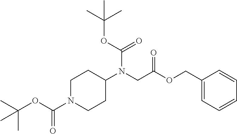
C1(COC(CN(C2CCN(C(OC(C)(C)C)=O)CC2)C(OC(C)(C)C)=O)=O)=CC=CC=C1
